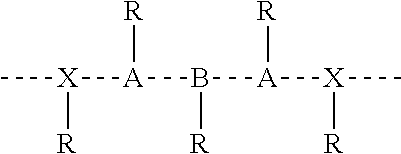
C[X]([A](B([A]([X](C)[R])[R])[R])[R])[R]
